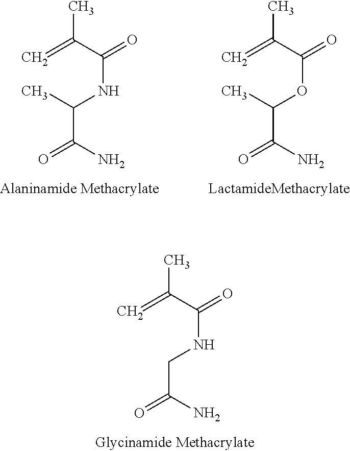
C=C(C)C(NCC(N)=O)=O.C=C(C)C(NC(C)C(N)=O)=O.C=C(C)C(OC(C)C(N)=O)=O
